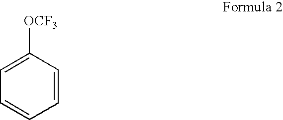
C1=C([OCF3])C=CC=C1
